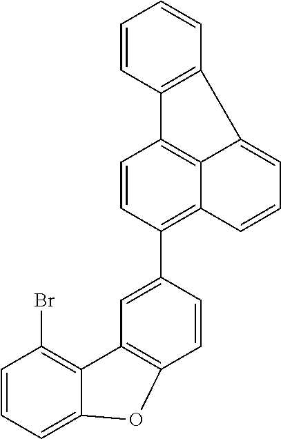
C12=C(Br)C=CC=C1OC1=C2C=C(C2=C3C4=C(C=C2)C2=C(C4=CC=C3)C=CC=C2)C=C1
